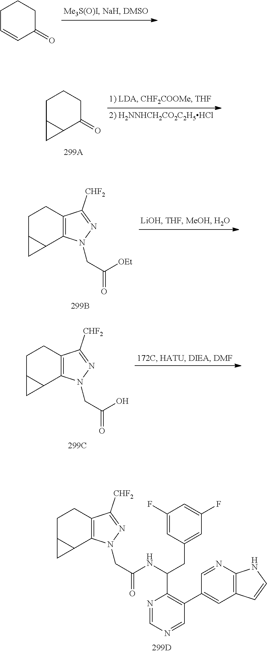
C1C=CC(=O)CC1.C1C2C(C3=C(C1)C([CHF2])=NN3CC(=O)NC(CC1=CC(F)=CC(F)=C1)C1=C(C3=CC4=C(N=C3)NC=C4)C=NC=N1)C2.C1C2C(C(=O)CC1)C2.C1C2C(C3=C(C1)C([CHF2])=NN3CC(=O)[OEt])C2.C1C2C(C3=C(C1)C([CHF2])=NN3CC(=O)O)C2
